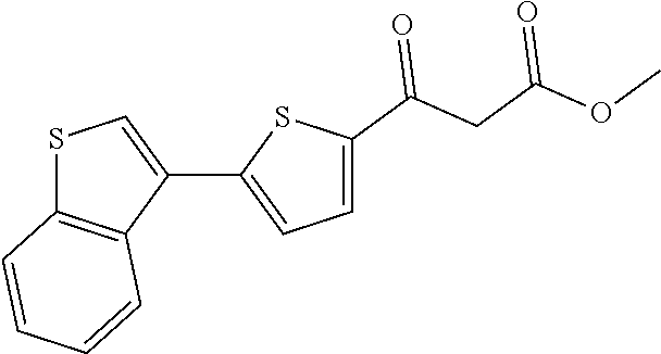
C1=C(C(CC(OC)=O)=O)SC(C2=CSC3=C2C=CC=C3)=C1
